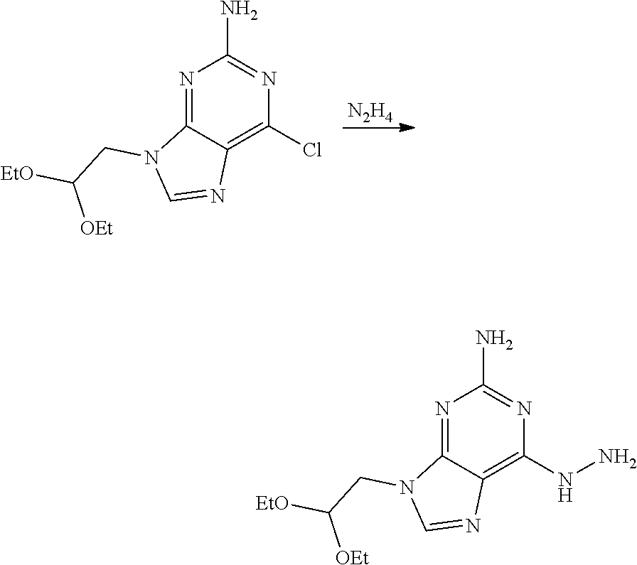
[N2H4].N1=C2C(=C(Cl)N=C1N)N=CN2CC([EtO])[OEt].N1=C2C(=C(NN)N=C1N)N=CN2CC([EtO])[OEt]
